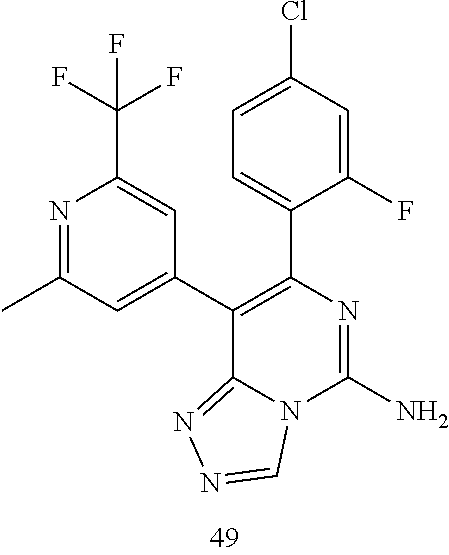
N1=C(C)C=C(C2=C(C3=CC=C(Cl)C=C3F)N=C(N)N3C2=NN=C3)C=C1C(F)(F)F
